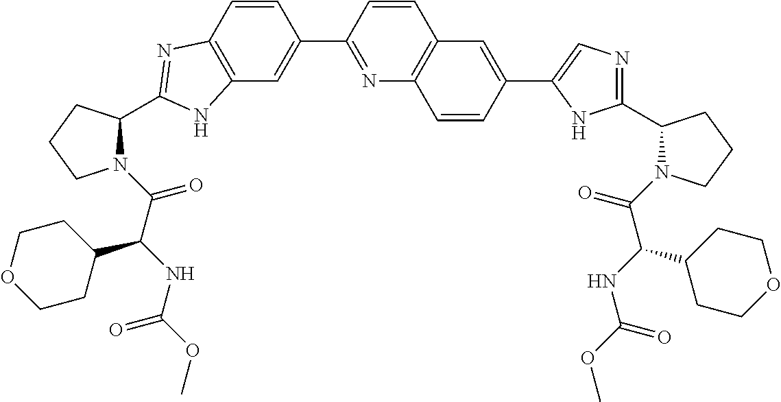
C12=C(C=C(C3=NC4=C(C=C3)C=C(C3=CN=C(C5N(C(=O)C(C6CCOCC6)NC(=O)OC)CCC5)N3)C=C4)C=C1)NC(C1N(C(=O)C(NC(=O)OC)C3CCOCC3)CCC1)=N2
